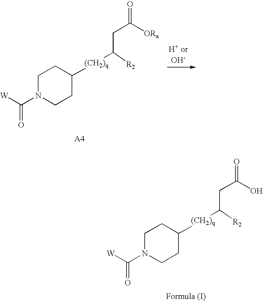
C1N(C([W])=O)CCC([(CH2)q]C(CC(=O)[ORa])[R2])C1.C1N(C([W])=O)CCC([(CH2)q]C(CC(=O)O)[R2])C1
